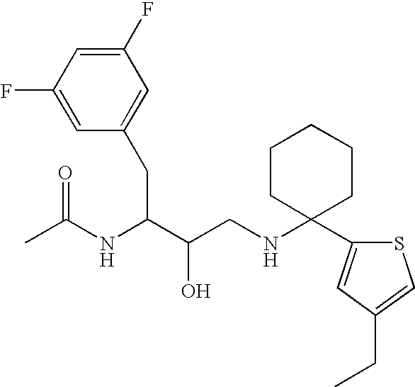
C1(F)=CC(F)=CC(CC(NC(C)=O)C(O)CNC2(C3=CC(CC)=CS3)CCCCC2)=C1
